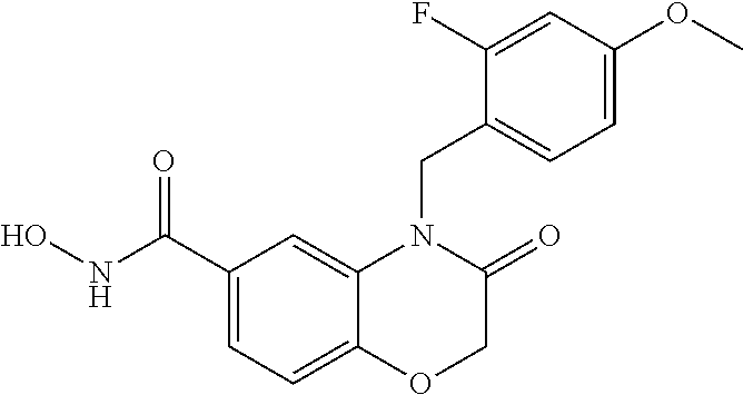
C1(C(NO)=O)=CC=C2C(=C1)N(CC1=CC=C(OC)C=C1F)C(=O)CO2
